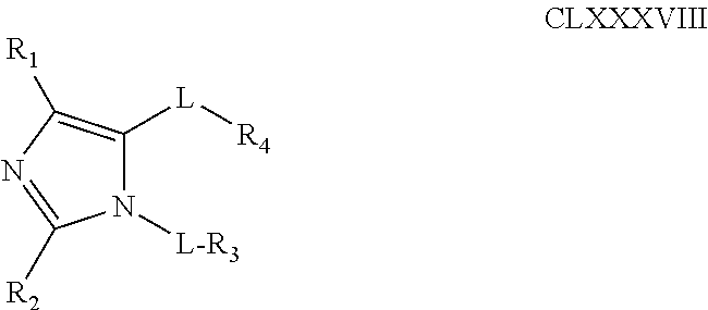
N1([L-R3])C([L][R4])=C([R1])N=C1[R2]
